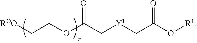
C(COC(C[Y1]CC(O[R1])=O)=O)[ROO]
